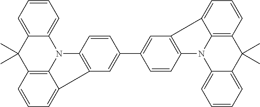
C12=CC=CC=C1N1C3=C(C2(C)C)C=CC=C3C2=C1C=CC(C1=CC3=C(N4C5=C(C=CC=C53)C(C)(C)C3=CC=CC=C43)C=C1)=C2
